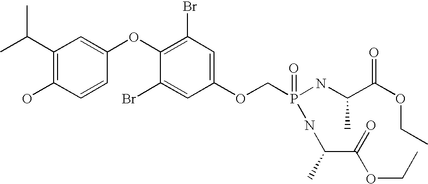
CC(C1=C(O)C=CC(OC2=C(Br)C=C(OCP(NC(C(OCC)=O)C)(=O)NC(C(=O)OCC)C)C=C2Br)=C1)C
